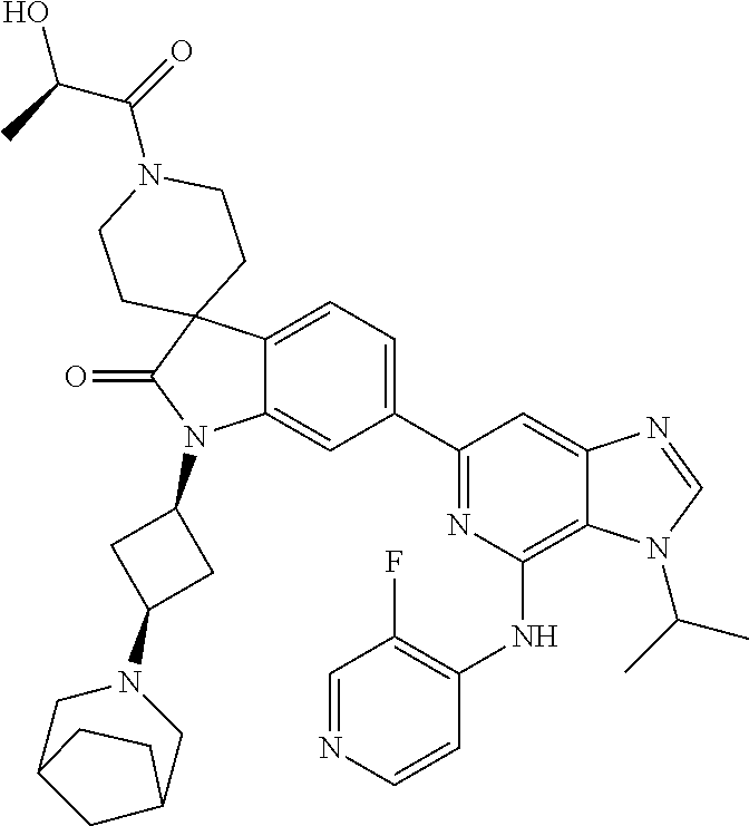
C12=CC=C(C3=NC(NC4=C(F)C=NC=C4)=C4C(=C3)N=CN4C(C)C)C=C1N(C1CC(N3CC4CC(C3)CC4)C1)C(=O)C21CCN(C(=O)C(C)O)CC1
